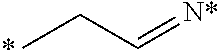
CCC=[N*].*
